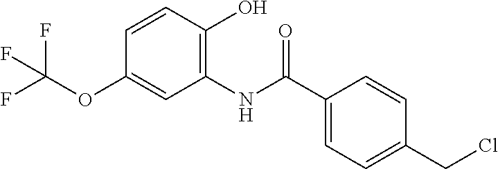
C1(C(NC2=C(O)C=CC(OC(F)(F)F)=C2)=O)=CC=C(CCl)C=C1
